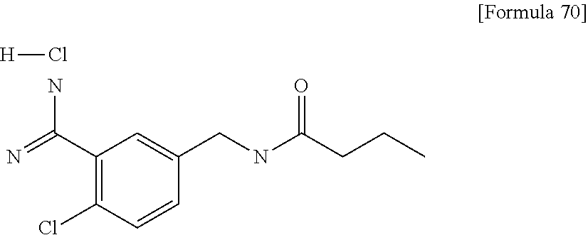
C1(C(=N)N)=C(Cl)C=CC(CNC(CCC)=O)=C1.[H]Cl
